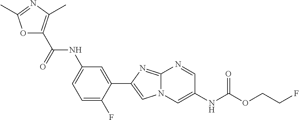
O1C(C(=O)NC2=CC=C(F)C(C3=CN4C(=N3)N=CC(NC(OCCF)=O)=C4)=C2)=C(C)N=C1C
